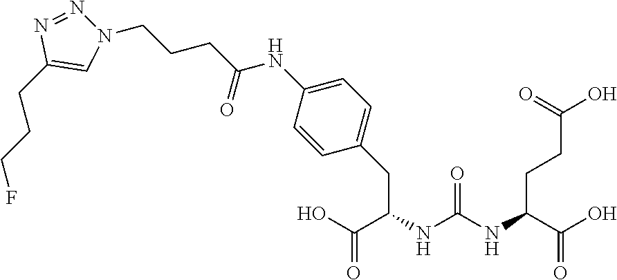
C1(CC(C(O)=O)NC(NC(C(O)=O)CCC(O)=O)=O)=CC=C(NC(CCCN2N=NC(CCCF)=C2)=O)C=C1
